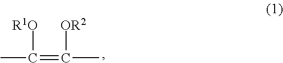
CC(=C(C)[OR2])[R1O]
